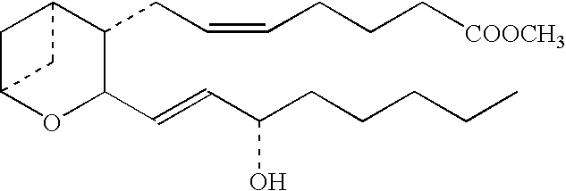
C1C2OC(C=CC(CCCCC)O)C(CC=CCCC[COOCH3])C1C2
